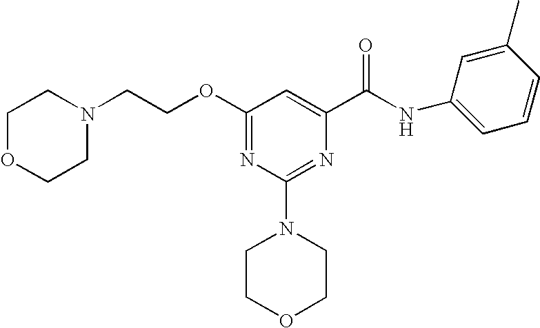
O(C1=NC(N2CCOCC2)=NC(C(NC2=CC=CC(C)=C2)=O)=C1)CCN1CCOCC1
